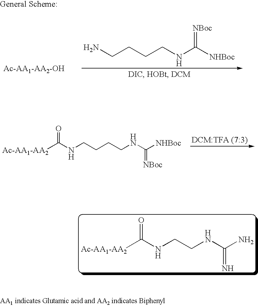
[Ac-AA1-AA2]C(NCCCCNC(=[NBoc])[NHBoc])=O.C(CCCNC([NHBoc])=[NBoc])N.[Ac-AA1-AA2]C(NCCNC(N)=N)=O
